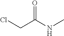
ClCC(NC)=O
